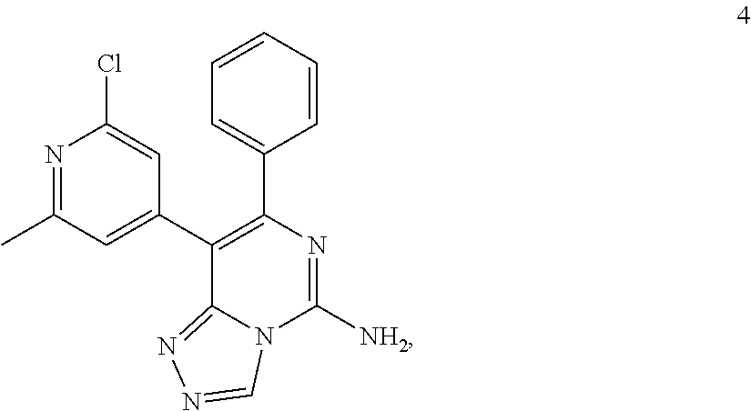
N1=C(C)C=C(C2=C(C3=CC=CC=C3)N=C([NH2])N3C2=NN=C3)C=C1Cl
